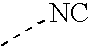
C[NC]
